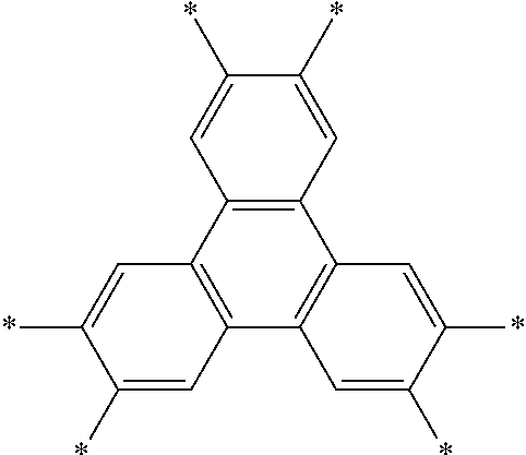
C12=C(C3=C(C4=C1C=C(*)C(*)=C4)C=C(*)C(*)=C3)C=C(*)C(*)=C2
